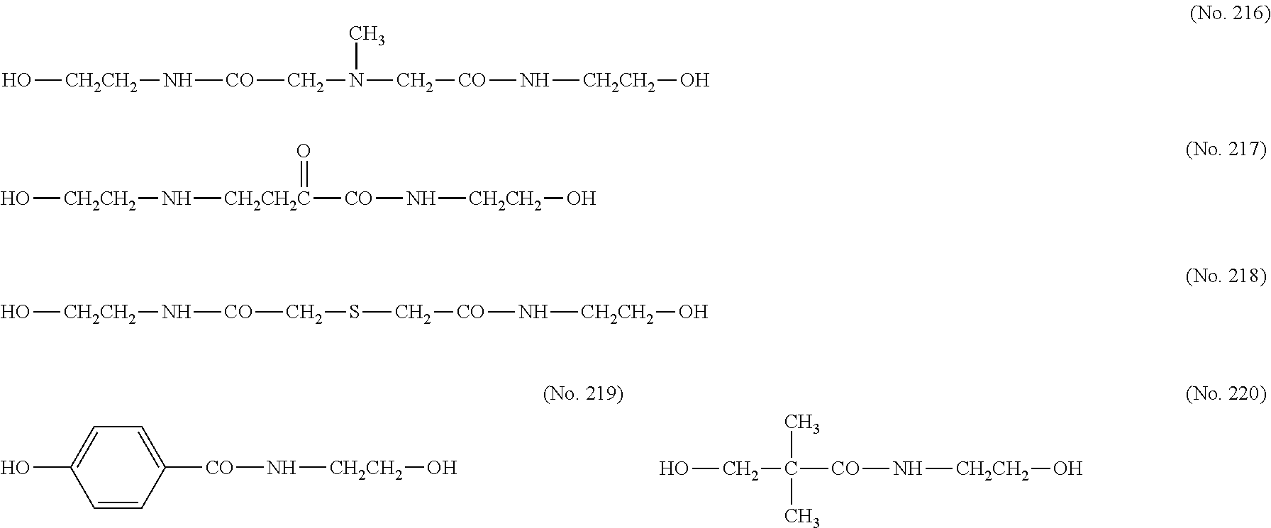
O[CH2CH2]N[CO]CN(C[CO]N[CH2CH2]O)C.O[CH2CH2]N[CH2CH2C]([CO]N[CH2CH2]O)=O.O[CH2CH2]N[CO]CSC[CO]N[CH2CH2]O.C1=CC([CO]N[CH2CH2]O)=CC=C1O.OCC([CO]N[CH2CH2]O)(C)C
